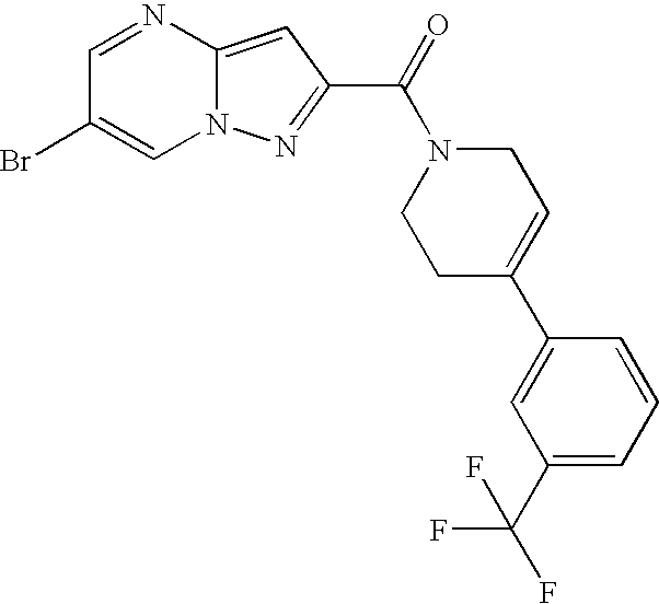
C1=NC2=CC(C(=O)N3CCC(C4=CC(C(F)(F)F)=CC=C4)=CC3)=NN2C=C1Br
